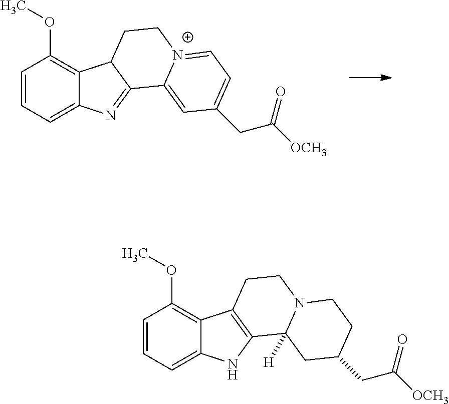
C1=CC=C2C(=C1OC)C1C(=N2)C2=CC(CC(=O)[OCH3])=CC=[N+]2CC1.C1=CC=C2C(=C1OC)C1=C(N2)C2([H])N(CC1)CCC(CC(=O)[OCH3])C2
